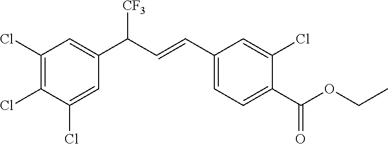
C1(C=CC(C2=CC(Cl)=C(Cl)C(Cl)=C2)[CF3])=CC=C(C(OCC)=O)C(Cl)=C1
